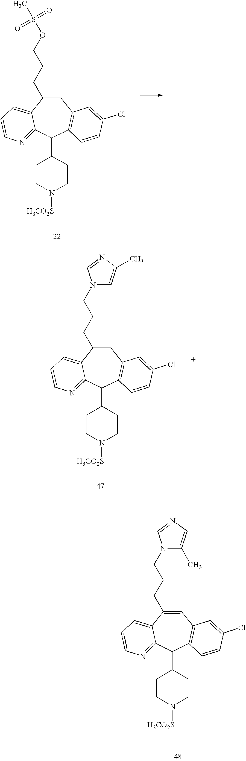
C1=C(CCCN2C(C)=CN=C2)C2=CC=CN=C2C(C2CCN([H3CO2S])CC2)C2=C1C=C(Cl)C=C2.C1=C(CCCOS(C)(=O)=O)C2=CC=CN=C2C(C2CCN([H3CO2S])CC2)C2=C1C=C(Cl)C=C2.C1=C(CCCN2C=C(C)N=C2)C2=CC=CN=C2C(C2CCN([H3CO2S])CC2)C2=C1C=C(Cl)C=C2
